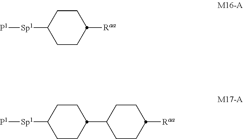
[P1][Sp1]C1CCC([Raa])CC1.[P1][Sp1]C1CCC(C2CCC([Raa])CC2)CC1
